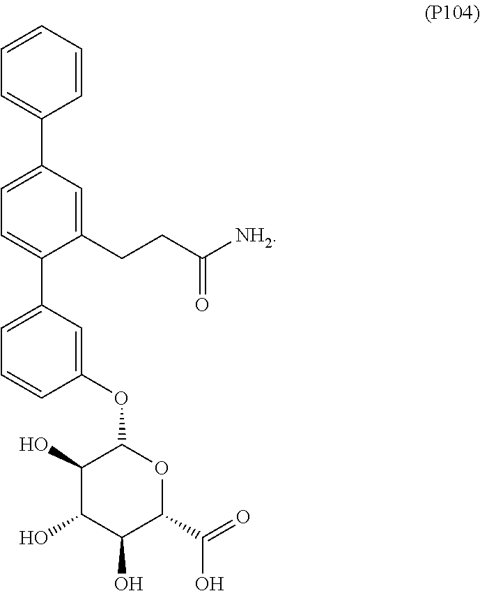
C1=CC=CC=C1C1=CC=C(C2=CC=CC(OC3C(O)C(O)C(O)C(C(=O)O)O3)=C2)C(CCC([NH2])=O)=C1
